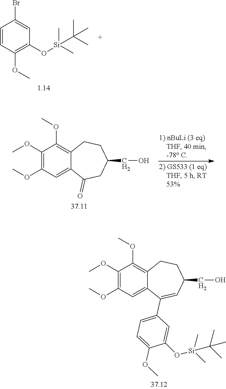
C1=CC(OC)=C(O[Si](C)(C)C(C)(C)C)C=C1Br.C1(OC)=C(OC)C=C2C(=C1OC)CCC(CO)CC2=O.C1(OC)=C(OC)C=C2C(=C1OC)CCC(CO)C=C2C1=CC=C(OC)C(O[Si](C)(C)C(C)(C)C)=C1
